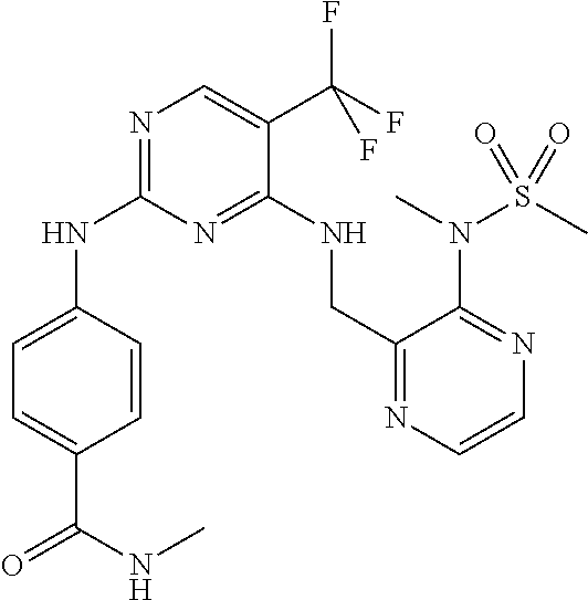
N(C1=NC=C(C(F)(F)F)C(NCC2=NC=CN=C2N(S(=O)(C)=O)C)=N1)C1=CC=C(C(NC)=O)C=C1
